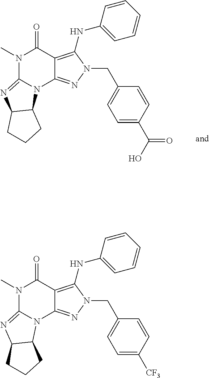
N1(C)C2=NC3C(N2C2=NN(CC4=CC=C([CF3])C=C4)C(NC4=CC=CC=C4)=C2C1=O)CCC3.N1(C)C2=NC3C(N2C2=NN(CC4=CC=C(C(O)=O)C=C4)C(NC4=CC=CC=C4)=C2C1=O)CCC3
